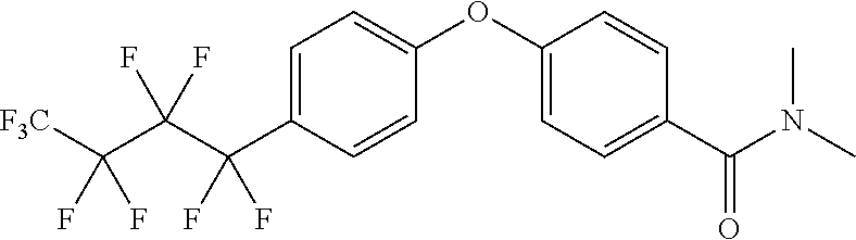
C1=C(C(C(C([F3C])(F)F)(F)F)(F)F)C=CC(OC2=CC=C(C(N(C)C)=O)C=C2)=C1
